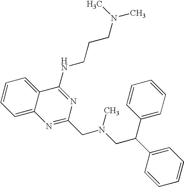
C1=C2C(=CC=C1)C(NCCCN(C)C)=NC(CN(CC(C1=CC=CC=C1)C1=CC=CC=C1)C)=N2
